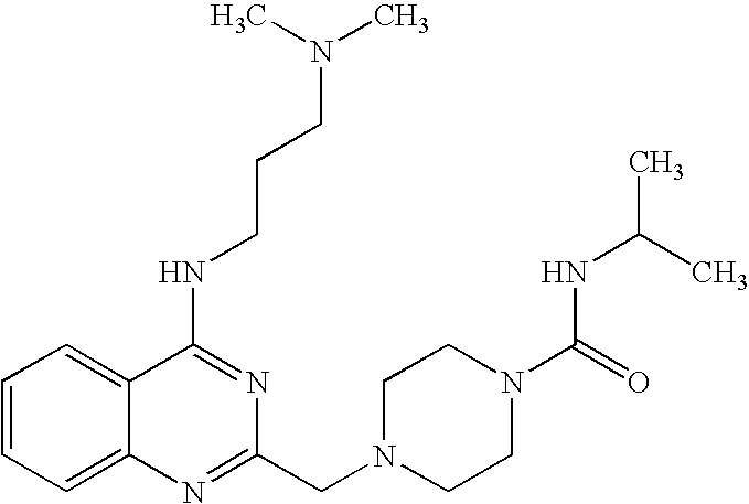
C1=CC=C2C(=C1)C(NCCCN(C)C)=NC(CN1CCN(C(=O)NC(C)C)CC1)=N2
